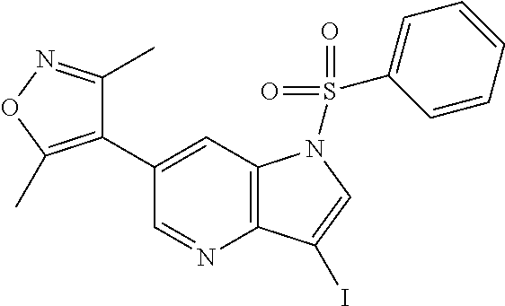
C1(C2=C(C)ON=C2C)=CC2=C(N=C1)C(I)=CN2S(=O)(=O)C1=CC=CC=C1
